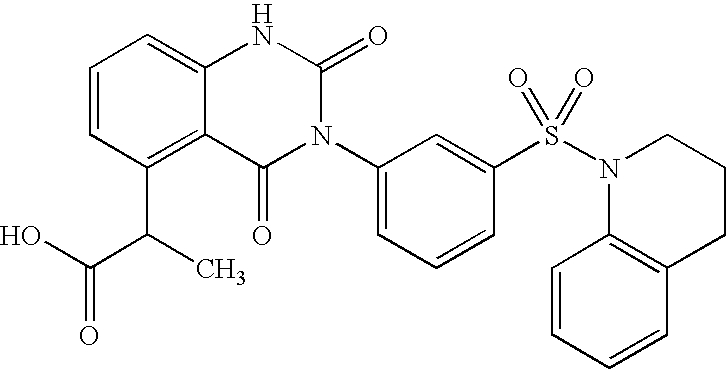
C1=CC(C(C(O)=O)C)=C2C(=C1)NC(=O)N(C1=CC=CC(S(N3CCCC4=C3C=CC=C4)(=O)=O)=C1)C2=O
